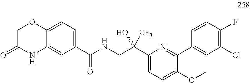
C12=CC=C(C(NCC(C3=CC=C(OC)C(C4=CC(Cl)=C(F)C=C4)=N3)([CF3])O)=O)C=C1NC(=O)CO2
